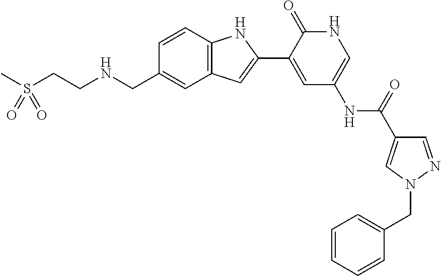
[H].C(CNCC1=CC2=C(C=C1)NC(C1=CC(NC(=O)C3=CN(CC4=CC=CC=C4)N=C3)=CNC1=O)=C2)S(C)(=O)=O
